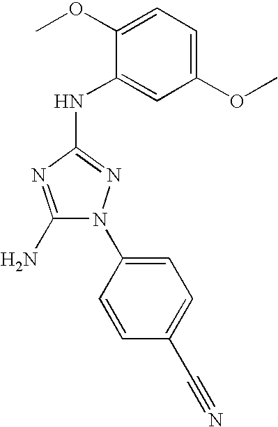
C1(N)=NC(NC2=CC(OC)=CC=C2OC)=NN1C1=CC=C(C#N)C=C1
